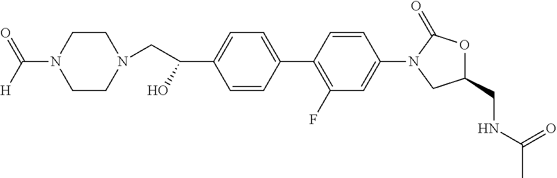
C1=CC(C2=C(F)C=C(N3CC(CNC(C)=O)OC3=O)C=C2)=CC=C1C(CN1CCN(C([H])=O)CC1)O
